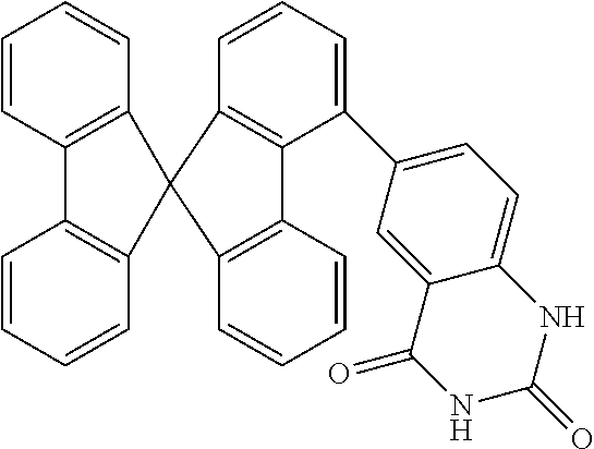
C1=CC2=C(C=C1)C1(C3=C2C=CC=C3)C2=C(C3=C1C=CC=C3)C(C1=CC=C3C(=C1)C(=O)NC(=O)N3)=CC=C2
